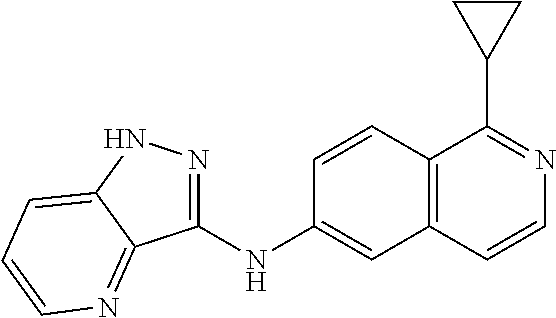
C1(NC2=CC3=C(C=C2)C(C2CC2)=NC=C3)=NNC2=CC=CN=C12
